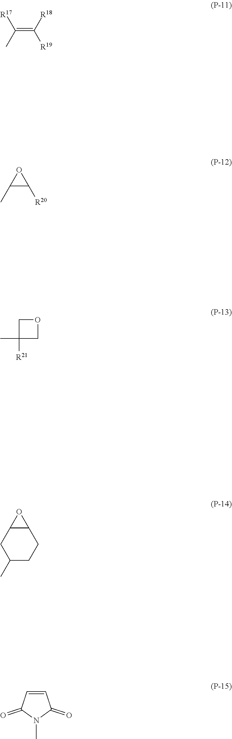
C(=C([R18])[R19])(C)[R17].C1(C)C([R20])O1.C1C(C)([R21])CO1.C1(C)CCC2C(C1)O2.C1=CC(=O)N(C)C1=O
